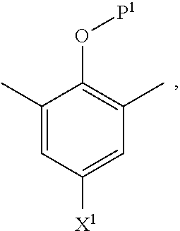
C1(C)=CC([X1])=CC(C)=C1O[P1]
